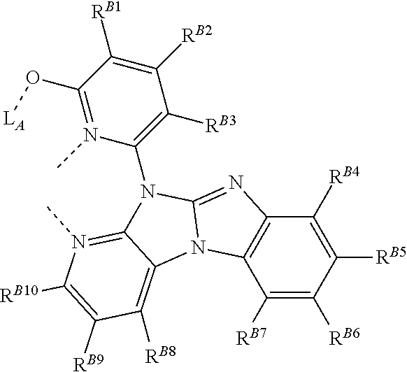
C1([RB7])=C([RB6])C([RB5])=C([RB4])C2=C1N1C(=N2)N(C2=C([RB3])C([RB2])=C([RB1])C(O[LA])=N2C)C2=N(C)C([RB10])=C([RB9])C([RB8])=C12
